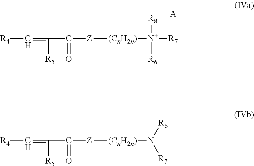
[R4]C=C(C([Z][(CnH2n)][N+]([R7])([R8])[R6])=O)[R5].[A-].[R4]C=C(C([Z][(CnH2n)]N([R7])[R6])=O)[R5]
